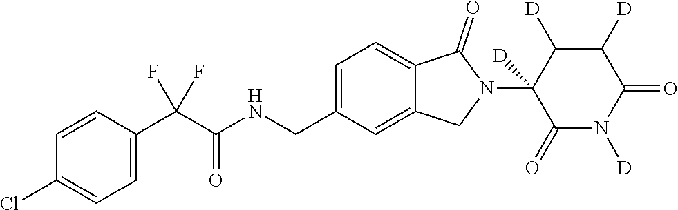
C1=CC(C(C(NCC2=CC=C3C(=C2)CN(C2([D])C(=O)N([D])C(=O)C([D])C2[D])C3=O)=O)(F)F)=CC=C1Cl
